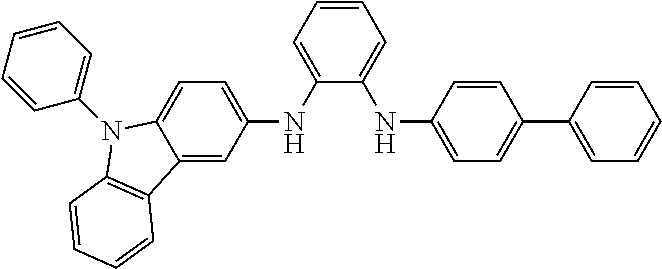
C1=CC=C(NC2=CC=C3C(=C2)C2=C(N3C3=CC=CC=C3)C=CC=C2)C(NC2=CC=C(C3=CC=CC=C3)C=C2)=C1
